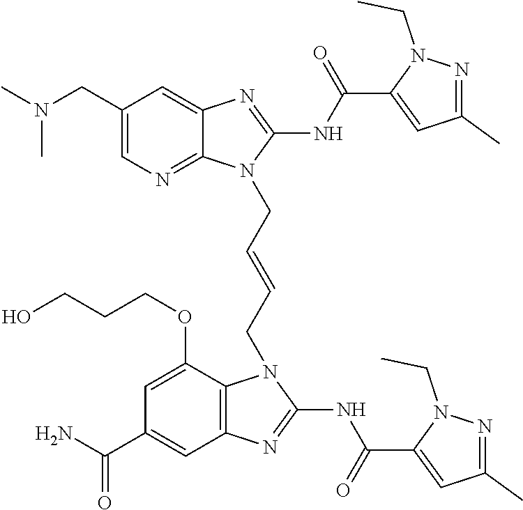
N(CC1=CN=C2C(=C1)N=C(NC(=O)C1=CC(C)=NN1CC)N2CC=CCN1C2=C(C=C(C(N)=O)C=C2OCCCO)N=C1NC(=O)C1=CC(C)=NN1CC)(C)C
